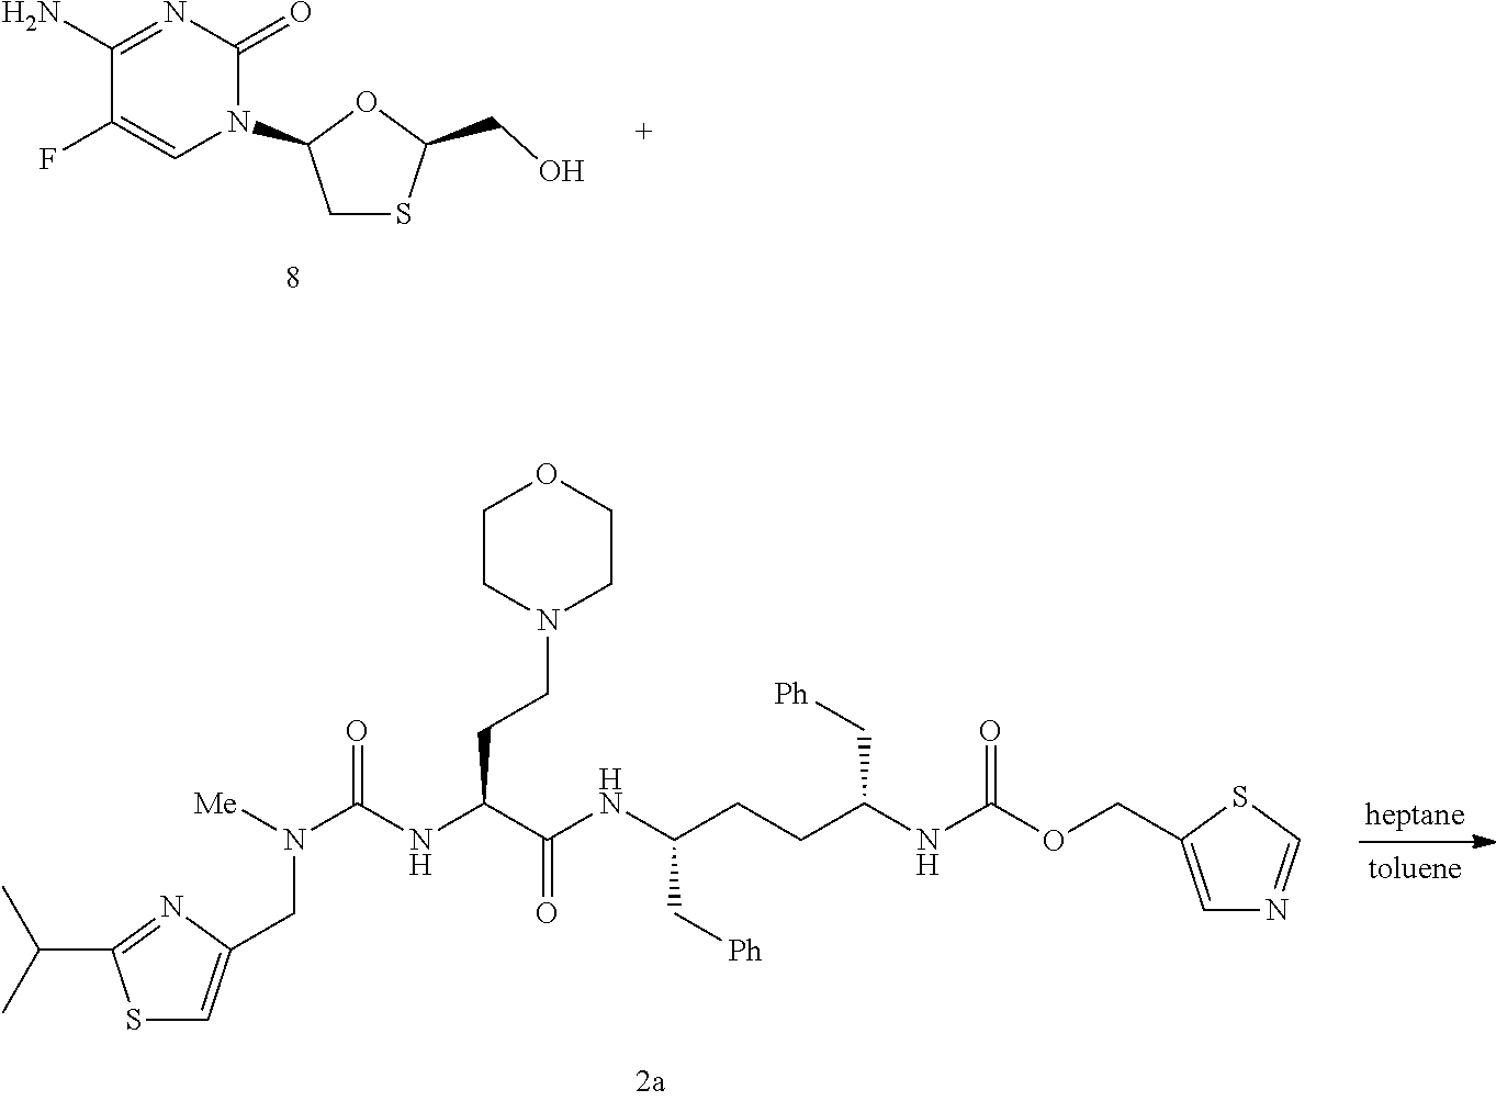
C1(F)=CN(C2CSC(CO)O2)C(=O)N=C1N.C1CN(CCC(NC(N([Me])CC2=CSC(C(C)C)=N2)=O)C(NC(CCC(NC(OCC2=CN=CS2)=O)C[Ph])C[Ph])=O)CCO1
